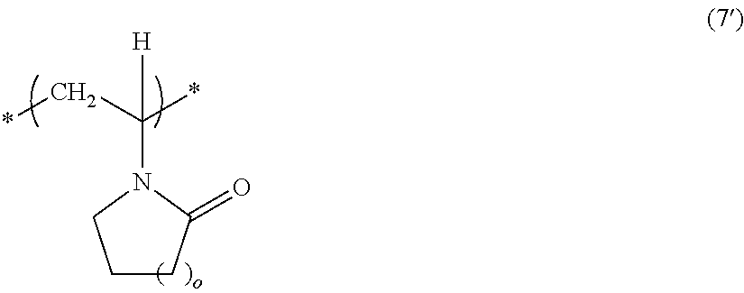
C1CC(=O)N(C(C*)(*)[H])C1
